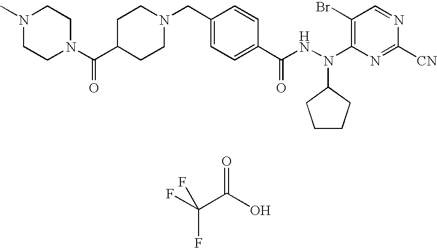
FC(C(O)=O)(F)F.C1=NC([CN])=NC(N(NC(C2=CC=C(CN3CCC(C(N4CCN(C)CC4)=O)CC3)C=C2)=O)C2CCCC2)=C1Br
